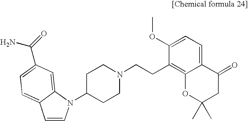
C1=CN(C2CCN(CCC3=C4C(=CC=C3OC)C(=O)CC(C)(C)O4)CC2)C2=CC(C(N)=O)=CC=C12
